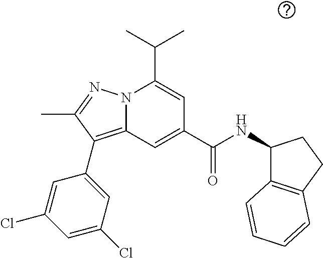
CC(C)C1=CC(C(NC2C3=C(CC2)C=CC=C3)=O)=CC2=C(C3=CC(Cl)=CC(Cl)=C3)C(C)=NN12
